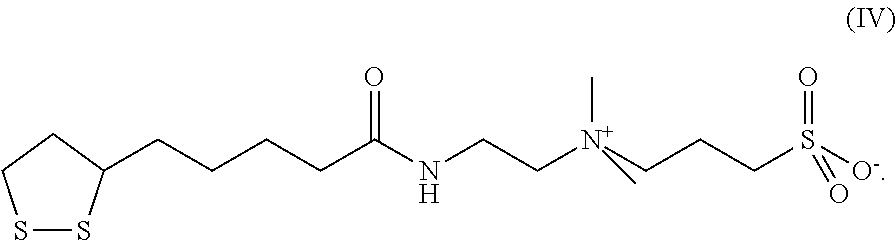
S1SC(CCCCC(NCC[N+](C)(C)CCCS([O-])(=O)=O)=O)CC1
